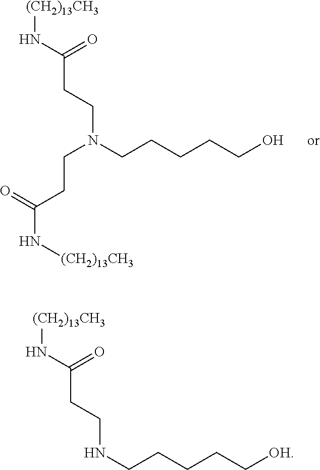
N(CCCCC[OH])CCC(N[(CH2)13CH3])=O.C(N(CCCCCO)CCC(N[(CH2)13CH3])=O)CC(N[(CH2)13CH3])=O
